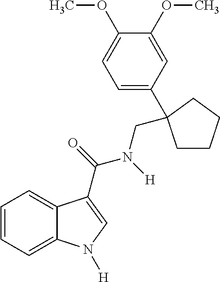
C1=CC=C2C(=C1)C(C(N(CC1(C3=CC=C(OC)C(OC)=C3)CCCC1)[H])=O)=CN2[H]
